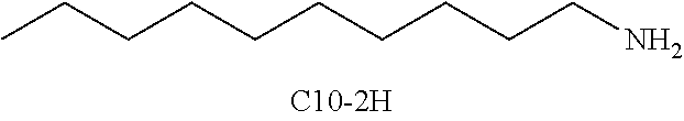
CCCCCCCCCCN
